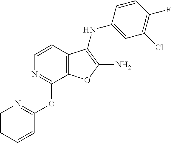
C1(OC2=NC=CC=C2)=NC=CC2=C1OC(N)=C2NC1=CC(Cl)=C(F)C=C1
